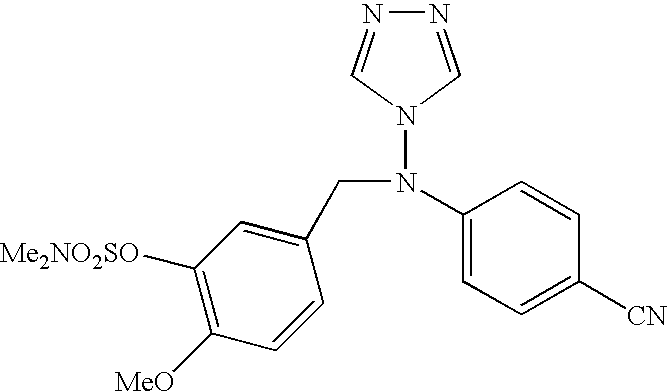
C1([Me2NO2SO])=C([MeO])C=CC(CN(C2=CC=C([CN])C=C2)N2C=NN=C2)=C1
